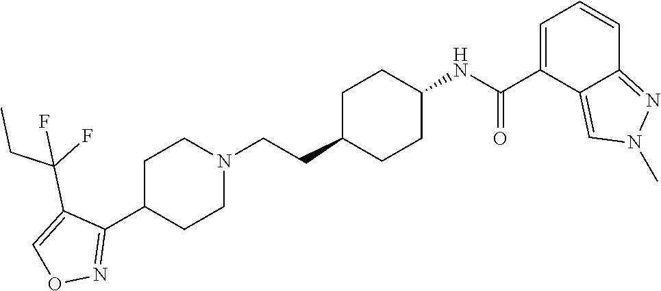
C1(C2=NOC=C2C(F)(CC)F)CCN(CCC2CCC(NC(C3=CC=CC4=NN(C)C=C34)=O)CC2)CC1
